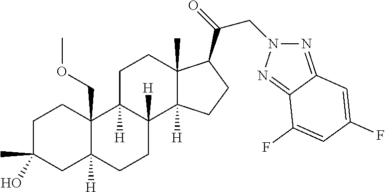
C1C(C)(O)CC2([H])C(COC)(C1)C1([H])C([H])(CC2)C2([H])C(C)(CC1)C(C(CN1N=C3C(=N1)C(F)=CC(F)=C3)=O)CC2
